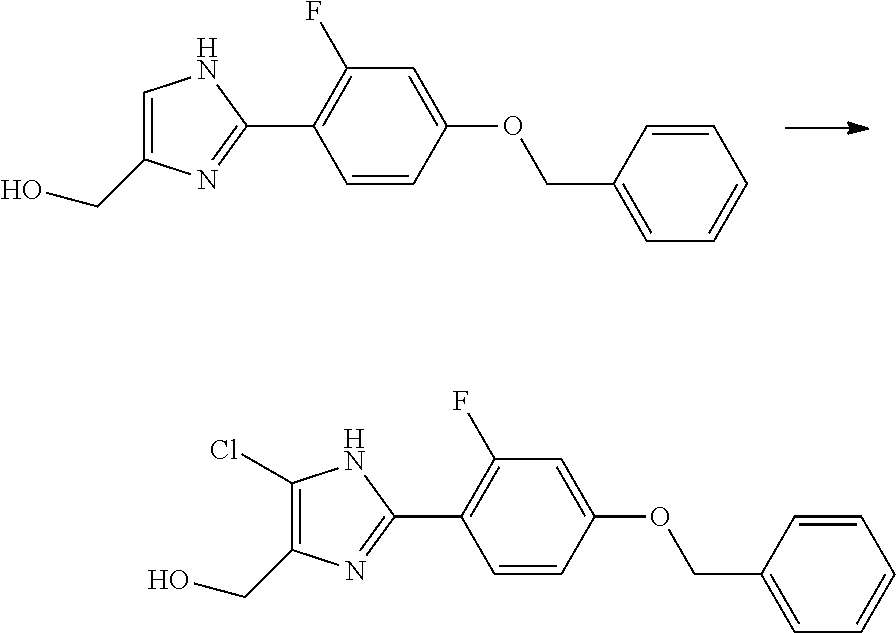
C1(OCC2=CC=CC=C2)=CC(F)=C(C2=NC(CO)=CN2)C=C1.C1(OCC2=CC=CC=C2)=CC(F)=C(C2=NC(CO)=C(Cl)N2)C=C1
